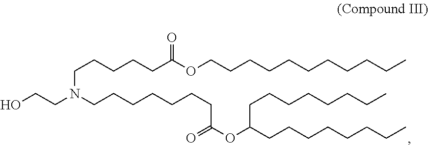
C(CCCC)CCCCCCOC(CCCCCN(CCCCCCCC(OC(CCCCCCCC)CCCCCCCC)=O)CCO)=O
